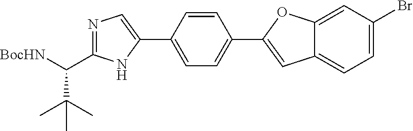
N1=C(C([BocHN])C(C)(C)C)NC(C2=CC=C(C3=CC4=CC=C(Br)C=C4O3)C=C2)=C1
